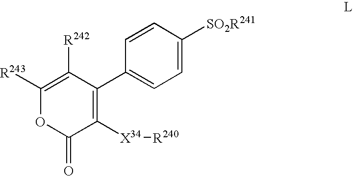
C1([R243])=C([R242])C(C2=CC=C([SO2R241])C=C2)=C([X34][R240])C(=O)O1
